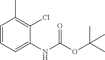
C1=CC=C(NC(OC(C)(C)C)=O)C(Cl)=C1C
